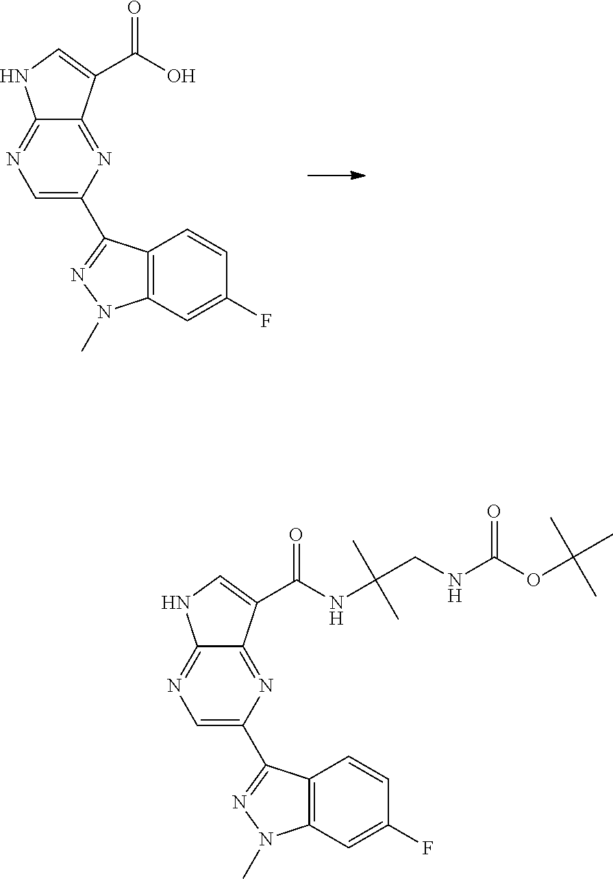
C1=C(C2=NN(C)C3=C2C=CC(F)=C3)N=C2C(=N1)NC=C2C(O)=O.C1=C(C2=NN(C)C3=C2C=CC(F)=C3)N=C2C(=N1)NC=C2C(NC(C)(C)CNC(OC(C)(C)C)=O)=O
